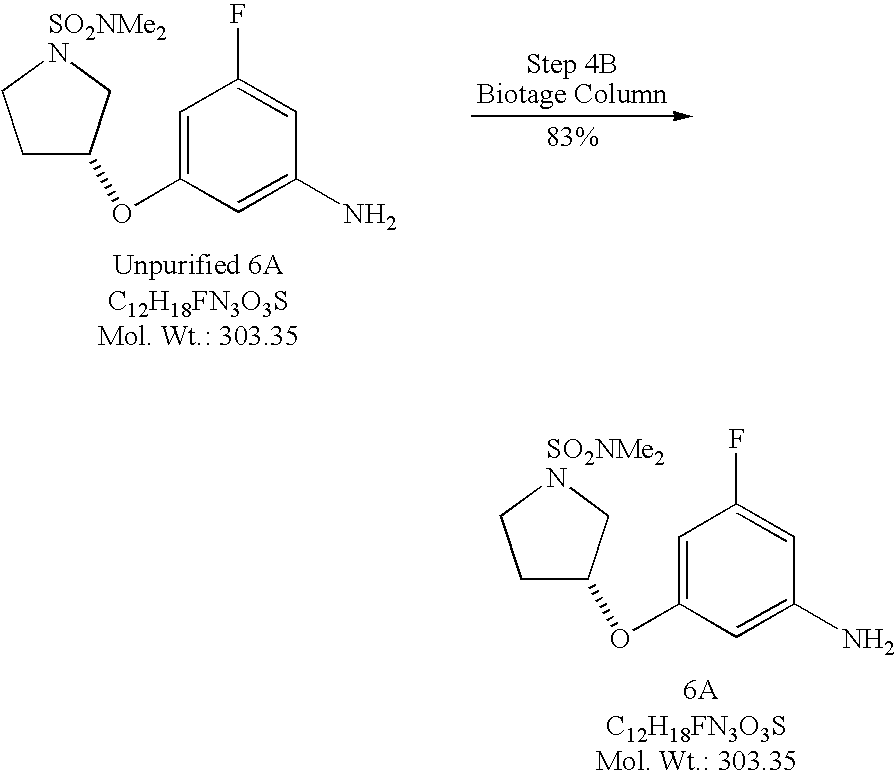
C1C(OC2=CC(F)=CC(N)=C2)C[SO2NMe2N]C1.C1C(OC2=CC(F)=CC(N)=C2)C[SO2NMe2N]C1
